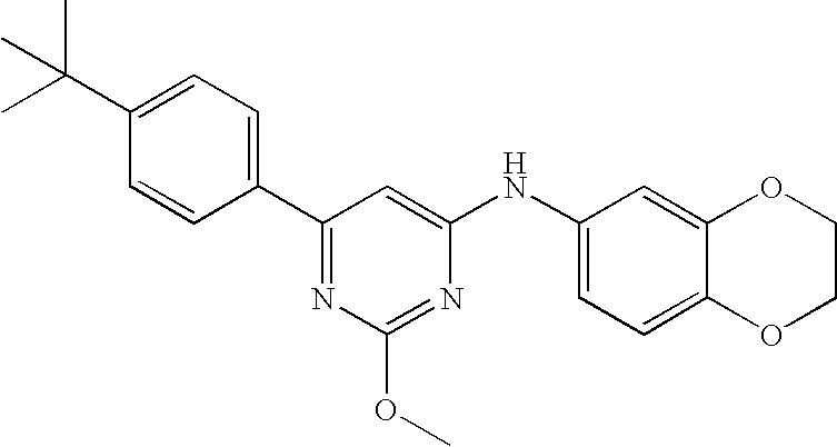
C1(C(C)(C)C)=CC=C(C2=NC(OC)=NC(NC3=CC=C4C(=C3)OCCO4)=C2)C=C1
